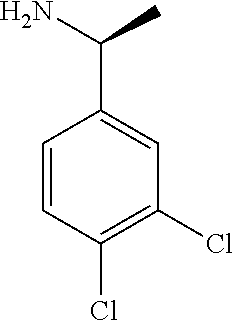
C1=CC(Cl)=C(Cl)C=C1C(N)C
